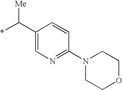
C1(C(*)[Me])=CN=C(N2CCOCC2)C=C1
